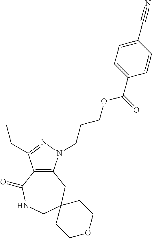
C12=C(N(CCCOC(C3=CC=C(C#N)C=C3)=O)N=C1CC)CC1(CNC2=O)CCOCC1
